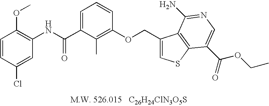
C(C1=CC=CC(OCC2=CSC3=C2C(N)=NC=C3C(=O)OCC)=C1C)(NC1=C(OC)C=CC(Cl)=C1)=O
